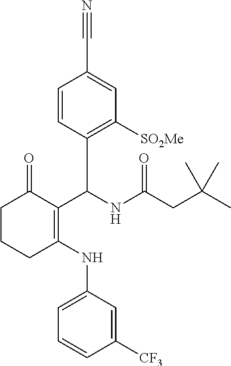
C1([CF3])=CC(NC2=C(C(NC(CC(C)(C)C)=O)C3=C([SO2Me])C=C(C#N)C=C3)C(=O)CCC2)=CC=C1
